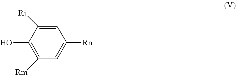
C1(O)=C([Rm])C=C([Rn])C=C1[Rj]
